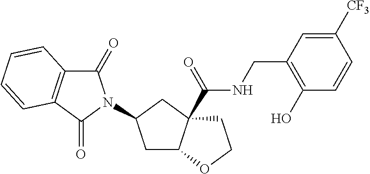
C1([CF3])=CC(CNC(=O)C23C(CC(N4C(=O)C5=C(C4=O)C=CC=C5)C2)OCC3)=C(O)C=C1
